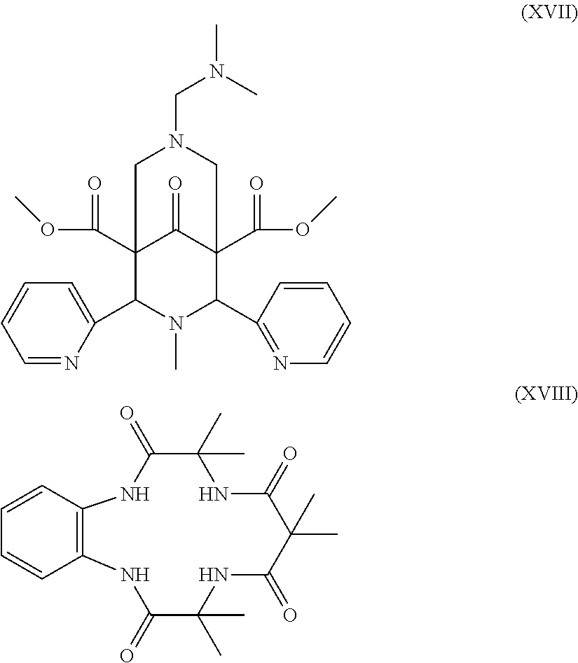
C(N1CC2(C(OC)=O)C(=O)C(C(OC)=O)(C1)C(C1=CC=CC=N1)N(C)C2C1=NC=CC=C1)N(C)C.C1(C)(C)C(=O)NC2=C(NC(=O)C(C)(C)NC(=O)C(C)(C)C(=O)N1)C=CC=C2
